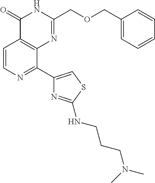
C1=CN=C(C2=CSC(NCCCN(C)C)=N2)C2=C1C(=O)NC(COCC1=CC=CC=C1)=N2
